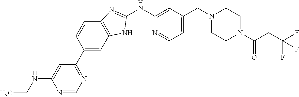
N1=CN=C(C2=CC3=C(C=C2)N=C(NC2=CC(CN4CCN(C(CC(F)(F)F)=O)CC4)=CC=N2)N3)C=C1NCC
